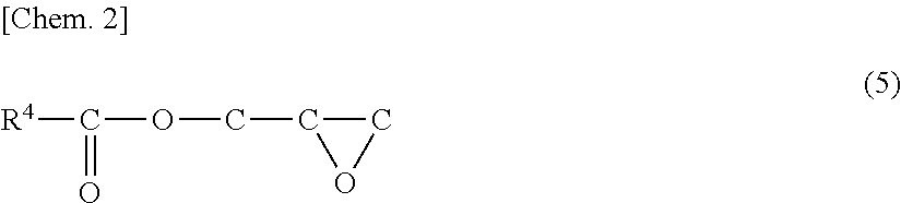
[R4]C(OCC1OC1)=O
